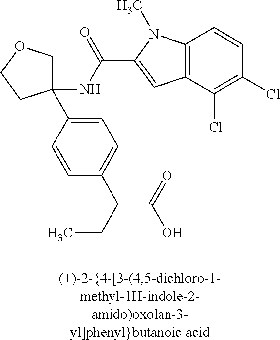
C1(NC(=O)C2=CC3=C(N2C)C=CC(Cl)=C3Cl)(C2=CC=C(C(C(=O)O)CC)C=C2)COCC1
